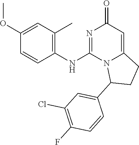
C1(NC2=NC(=O)C=C3N2C(C2=CC(Cl)=C(F)C=C2)CC3)=C(C)C=C(OC)C=C1
